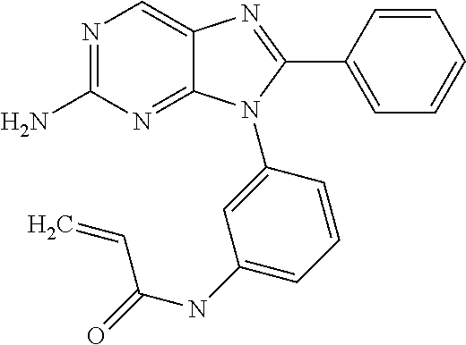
N1=C(N)N=C2C(=C1)N=C(C1=CC=CC=C1)N2C1=CC(NC(=O)C=C)=CC=C1
